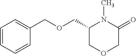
C1=CC=CC(COCC2COCC(=O)N2C)=C1
